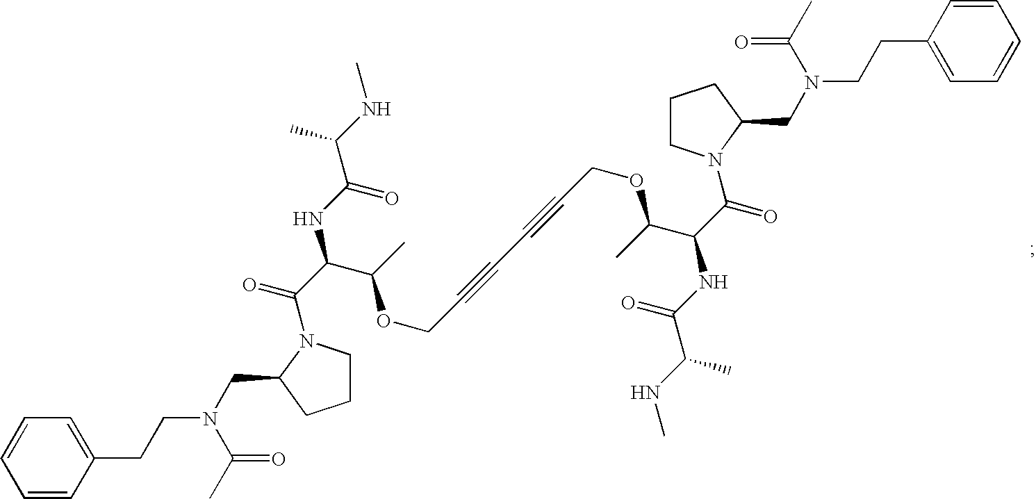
C1=CC(CCN(C(=O)C)CC2CCCN2C(=O)C(C(OCC#CC#CCOC(C(C(N2C(CN(CCC3=CC=CC=C3)C(=O)C)CCC2)=O)NC(=O)C(NC)C)C)C)NC(=O)C(NC)C)=CC=C1
